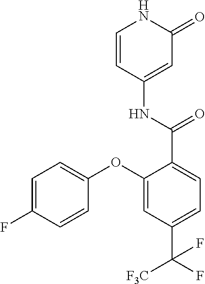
C1=CC(NC(C2=CC=C(C(F)(F)[F3C])C=C2OC2=CC=C(F)C=C2)=O)=CC(=O)N1
